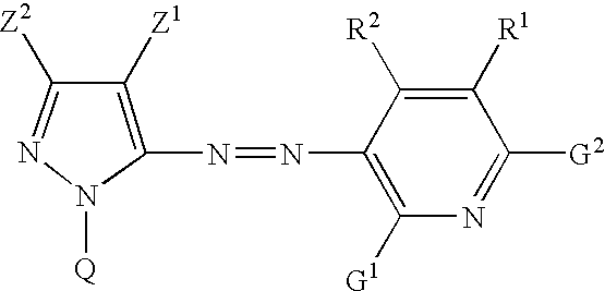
N1=C([Z2])C([Z1])=C(N=NC2=C([G1])N=C([G2])C([R1])=C2[R2])N1[Q]
